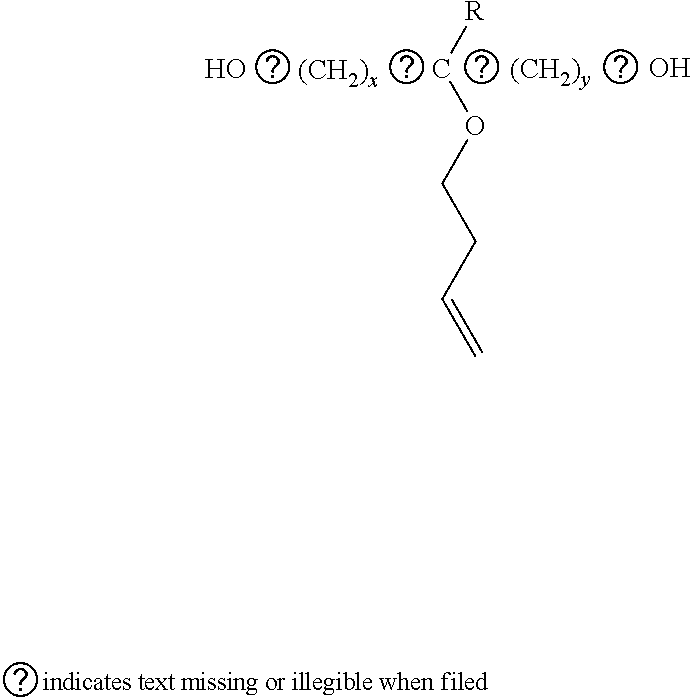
[(CH2)x].C([R])OCCC=C.O.[(CH2)y].O
